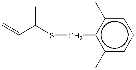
CC(C=C)SCc1c(C)cccc1C
